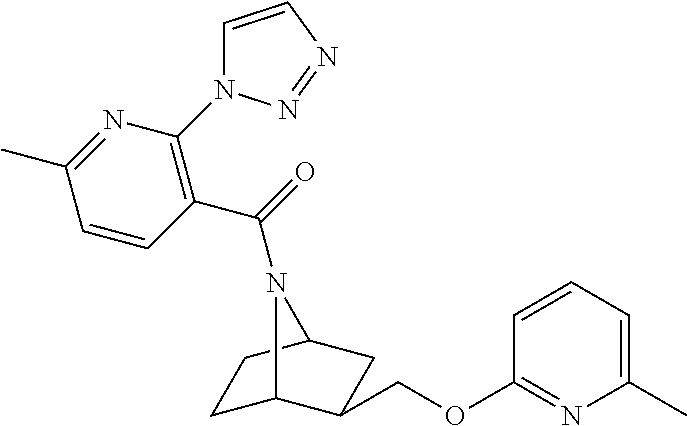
C1C2C(COC3=NC(C)=CC=C3)CC(C1)N2C(=O)C1=C(N2C=CN=N2)N=C(C)C=C1
